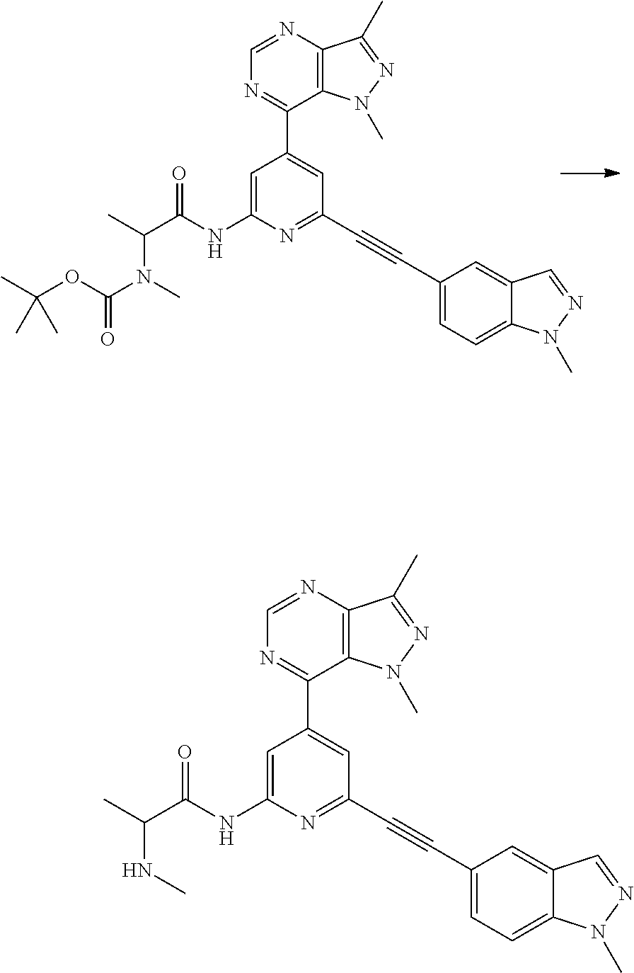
C1=C(NC(C(C)N(C)C(OC(C)(C)C)=O)=O)N=C(C#CC2=CC=C3C(=C2)C=NN3C)C=C1C1=NC=NC2=C1N(C)N=C2C.C1=C(NC(C(C)NC)=O)N=C(C#CC2=CC=C3C(=C2)C=NN3C)C=C1C1=NC=NC2=C1N(C)N=C2C
